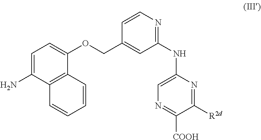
C1=C(N)C2=C(C(OCC3=CC(NC4=CN=C([COOH])C([R2d])=N4)=NC=C3)=C1)C=CC=C2
